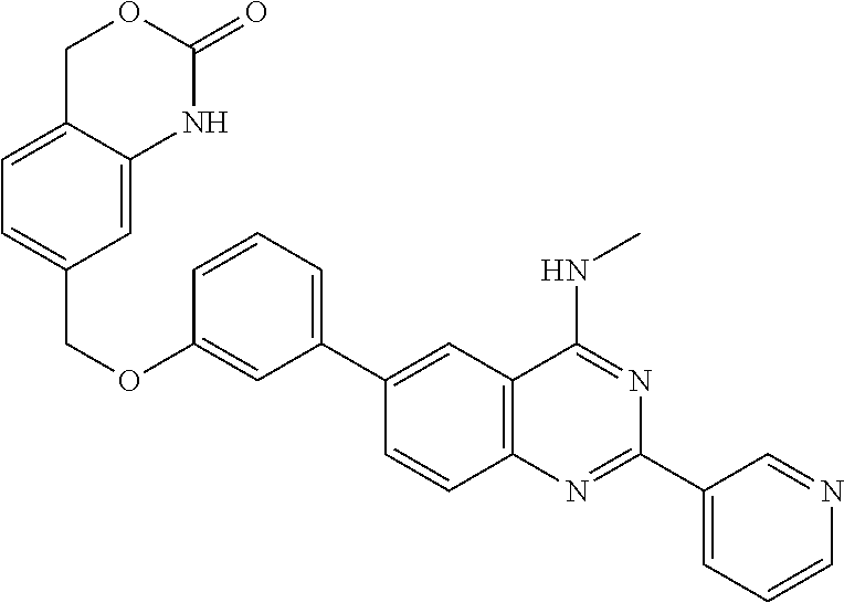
C1(C2=CC3=C(C=C2)N=C(C2=CC=CN=C2)N=C3NC)=CC=CC(OCC2=CC=C3C(=C2)NC(=O)OC3)=C1
